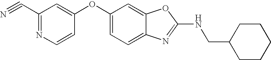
C1(C#N)=NC=CC(OC2=CC=C3C(=C2)OC(NCC2CCCCC2)=N3)=C1
